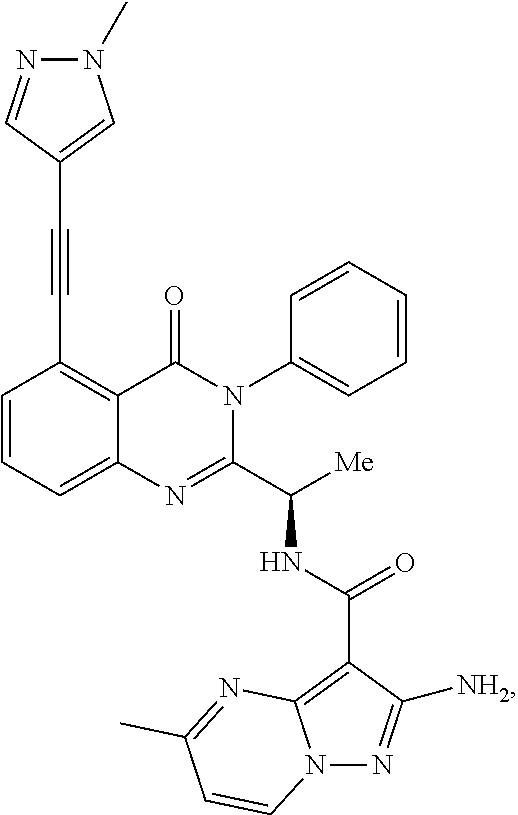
C1(C#CC2=CN(C)N=C2)=C2C(=CC=C1)N=C(C([Me])NC(C1=C3N(N=C1[NH2])C=CC(C)=N3)=O)N(C1=CC=CC=C1)C2=O
